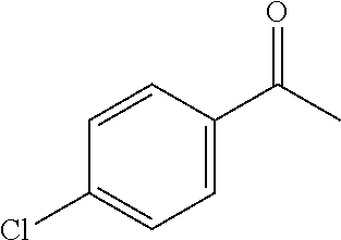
C1(Cl)=CC=C(C(C)=O)C=C1
